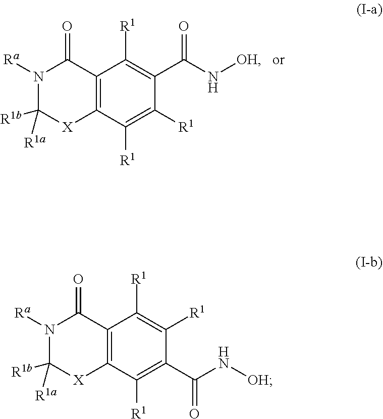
C12=C(C([R1])=C([R1])C(C(N[OH])=O)=C1[R1])[X]C([R1b])([R1a])N([Ra])C2=O.C12=C(C([R1])=C(C(N[OH])=O)C([R1])=C1[R1])[X]C([R1b])([R1a])N([Ra])C2=O
